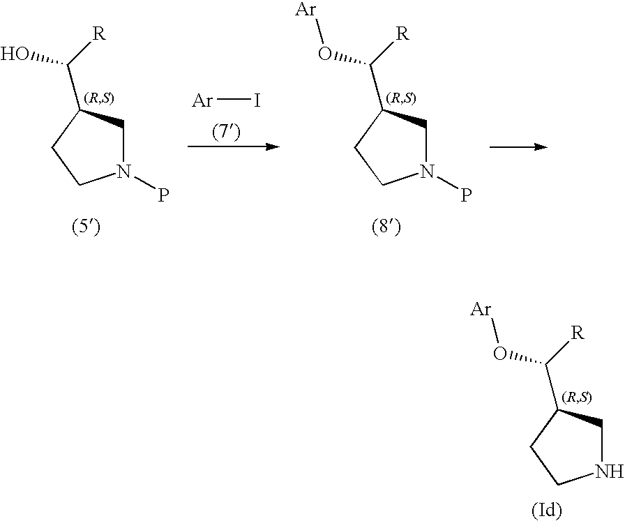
N1(P)CC(C(O)[R])CC1.N1(P)CC(C(O[Ar])[R])CC1.[Ar]I.N1CC(C(O[Ar])[R])CC1
